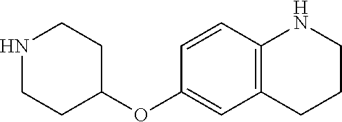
N1CCC(OC2=CC3=C(C=C2)NCCC3)CC1
